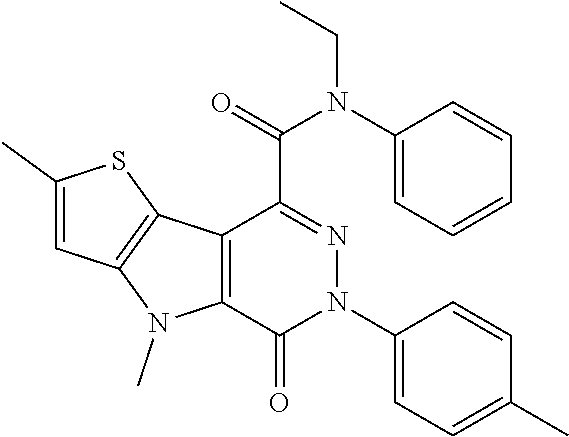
C12=C(C(=O)N(C3=CC=C(C)C=C3)N=C1C(N(C1=CC=CC=C1)CC)=O)N(C)C1=C2SC(C)=C1
